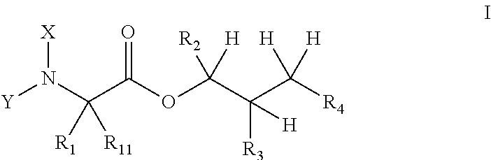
[Y]N(C(C(OC(C(C([R4])([H])[H])([R3])[H])([H])[R2])=O)([R1])[R11])[X]
